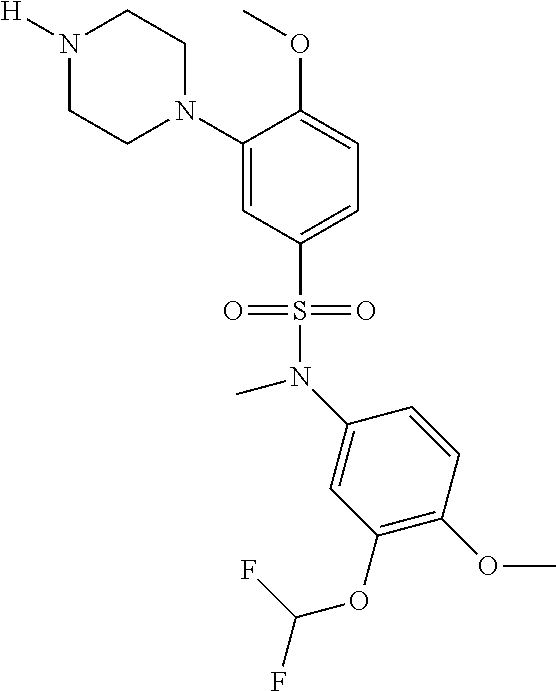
N1([H])CCN(C2=CC(S(N(C)C3=CC(OC(F)F)=C(OC)C=C3)(=O)=O)=CC=C2OC)CC1
